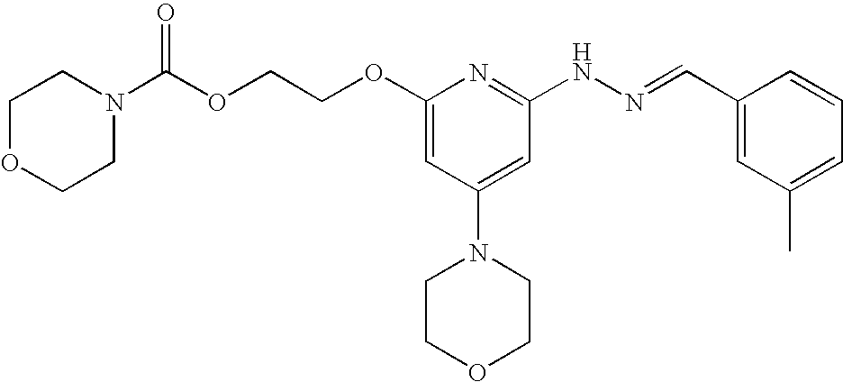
O(CCOC1=CC(N2CCOCC2)=CC(NN=CC2=CC(C)=CC=C2)=N1)C(N1CCOCC1)=O
